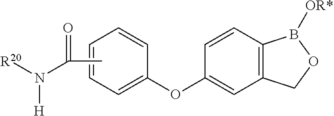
C1=CC(OC2=CC3=C(C=C2)B([OR*])OC3)=CC=C1.CC(N([R20])[H])=O
